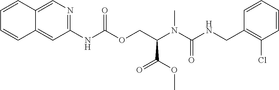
C1=CC(CNC(N(C(COC(NC2=NC=C3C(=C2)C=CC=C3)=O)C(OC)=O)C)=O)=C(Cl)C=C1
